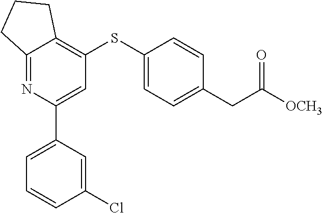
C1=C(C2=CC=CC(Cl)=C2)N=C2C(=C1SC1=CC=C(CC([OCH3])=O)C=C1)CCC2
